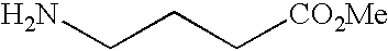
C(CC[CO2Me])N
